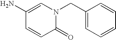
C1(N)=CN(CC2=CC=CC=C2)C(=O)C=C1
